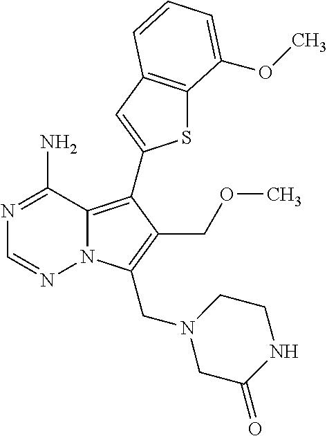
C1(N)=NC=NN2C1=C(C1=CC3=C(S1)C(OC)=CC=C3)C(COC)=C2CN1CC(=O)NCC1
